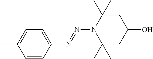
C1=C(N=NN2C(C)(C)CC(O)CC2(C)C)C=CC(C)=C1
